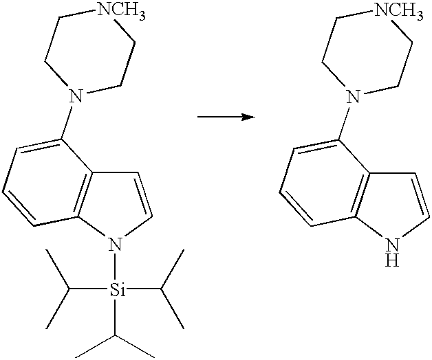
N1([Si](C(C)C)(C(C)C)C(C)C)C=CC2=C1C=CC=C2N1CC[NCH3]CC1.N1C=CC2=C1C=CC=C2N1CC[NCH3]CC1
